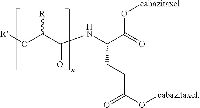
[R]OC(C(NC(C(=O)O[cabazitaxel])CCC(=O)O[cabazitaxel])=O)[R]
